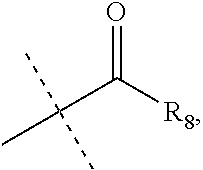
C(C([R8])=O)(C)(C)C
